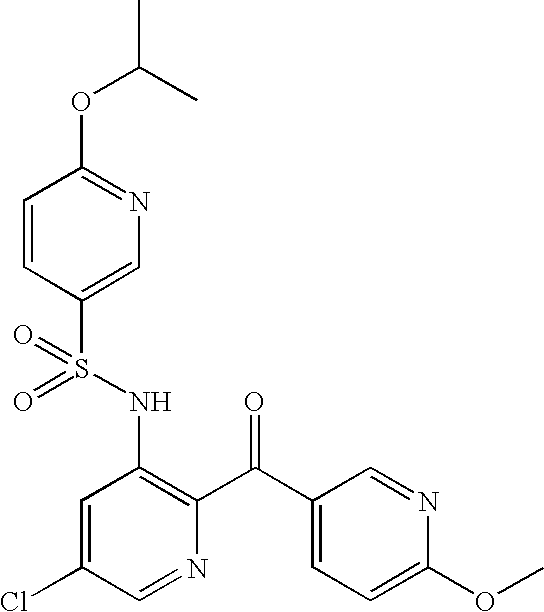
O=S(NC1=C(C(C2=CC=C(OC)N=C2)=O)N=CC(Cl)=C1)(=O)C1=CN=C(OC(C)C)C=C1
